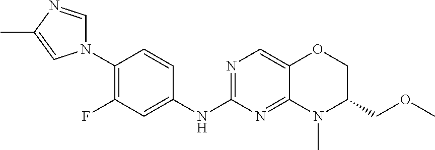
C1(N2C=NC(C)=C2)=C(F)C=C(NC2=NC=C3C(=N2)N(C)C(COC)CO3)C=C1
